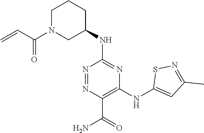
C1(NC2=NC(NC3=CC(C)=NS3)=C(C(=O)N)N=N2)CCCN(C(=O)C=C)C1
